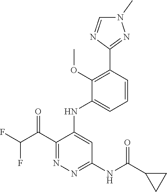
C1=CC(C2=NN(C)C=N2)=C(OC)C(NC2=CC(NC(C3CC3)=O)=NN=C2C(=O)C(F)F)=C1
